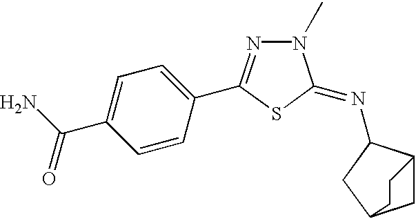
C1=CC(C2=NN(C)C(=NC3C4CC(C3)CC4)S2)=CC=C1C(=O)N
